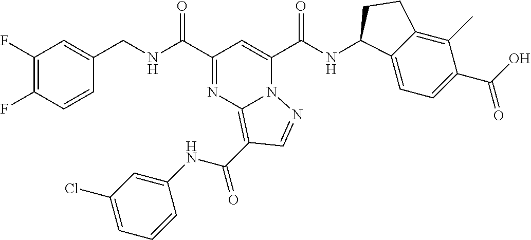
C1(F)=C(F)C=CC(CNC(C2=NC3=C(C(NC4=CC(Cl)=CC=C4)=O)C=NN3C(C(NC3C4=CC=C(C(O)=O)C(C)=C4CC3)=O)=C2)=O)=C1
